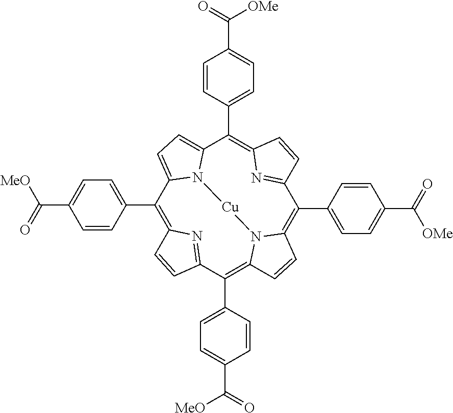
C1(C2=CC=C(C(=O)[MeO])C=C2)=C2N=C(C(C3=CC=C(C([MeO])=O)C=C3)=C3N4C(=C(C5=CC=C(C([OMe])=O)C=C5)C5=NC(=C(C6=CC=C(C(=O)[OMe])C=C6)C6=CC=C1N6[Cu]4)C=C5)C=C3)C=C2
